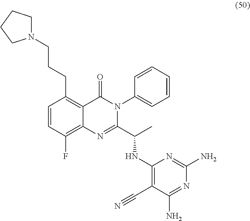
N1(CCCC2=C3C(=C(F)C=C2)N=C(C(C)NC2=C(C#N)C(N)=NC(N)=N2)N(C2=CC=CC=C2)C3=O)CCCC1
